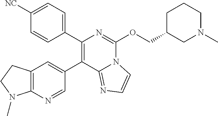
C12=C(C=C(C3=C(C4=CC=C([NC])C=C4)N=C(OCC4CN(C)CCC4)N4C3=NC=C4)C=N1)CCN2C
